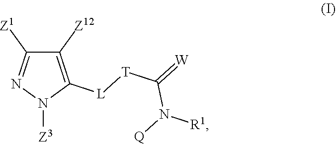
C1([Z12])=C([L][T]C(=[W])N([Q])[R1])N([Z3])N=C1[Z1]
